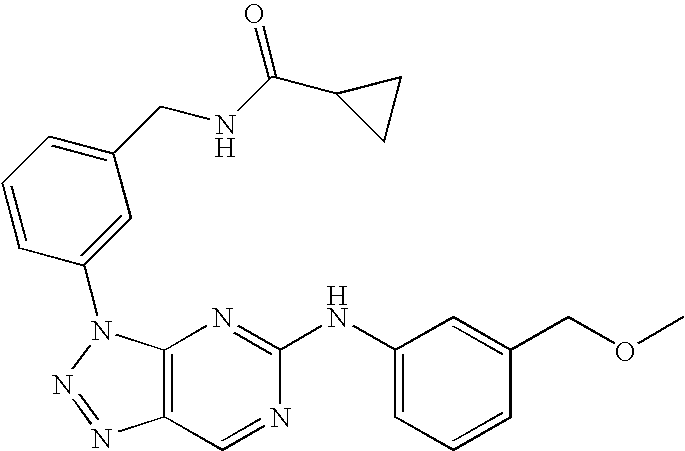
C12=C(N(C3=CC(CNC(C4CC4)=O)=CC=C3)N=N1)N=C(NC1=CC=CC(COC)=C1)N=C2
